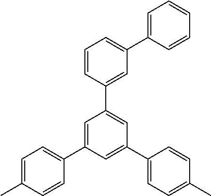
C1=CC(C2=CC(C3=CC=C(C)C=C3)=CC(C3=CC=C(C)C=C3)=C2)=CC(C2=CC=CC=C2)=C1
